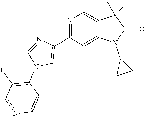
N1=C(C2=CN(C3=C(F)C=NC=C3)C=N2)C=C2C(=C1)C(C)(C)C(=O)N2C1CC1
